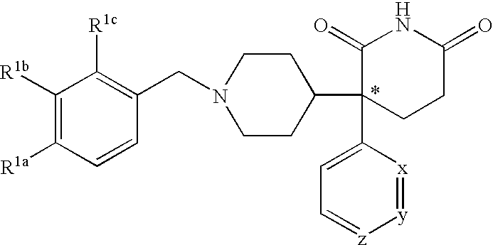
C1([R1b])=C([R1a])C=CC(CN2CCC(C3(C4=CC=[z][y]=[x]4)CCC(=O)NC3=O)CC2)=C1[R1c]
